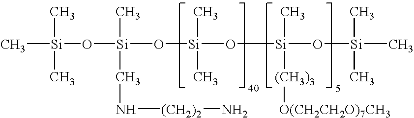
C[Si](O[Si](C)(CN[(CH2)2]N)O[Si](C)(C)O[Si](C)([(CH3)3][O(CH2CH2O)7CH3])O[Si](C)(C)C)(C)C
